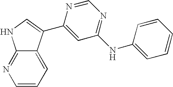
C1(C2=CNC3=NC=CC=C32)=CC(NC2=CC=CC=C2)=NC=N1
